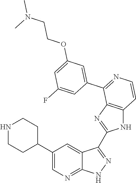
N1CCC(C2=CN=C3C(=C2)C(C2=NC4=C(N2)C=CN=C4C2=CC(OCCN(C)C)=CC(F)=C2)=N[N H]3)CC1
